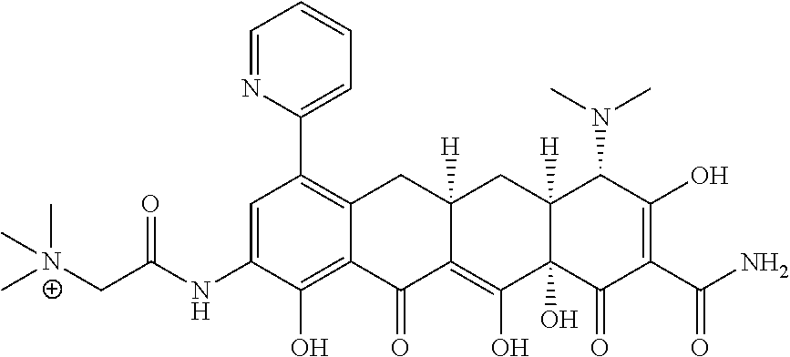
C1=C(NC(C[N+](C)(C)C)=O)C(O)=C2C(=C1C1=CC=CC=N1)CC1([H])C(=C(O)C3(O)C([H])(C1)C(N(C)C)C(O)=C(C(N)=O)C3=O)C2=O
